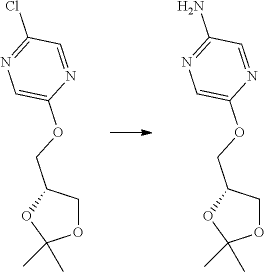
O1CC(COC2=CN=C(Cl)C=N2)OC1(C)C.O1CC(COC2=CN=C(N)C=N2)OC1(C)C
